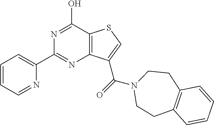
C1(C2=CC=CC=N2)=NC2=C(C(O)=N1)SC=C2C(=O)N1CCC2=C(CC1)C=CC=C2
